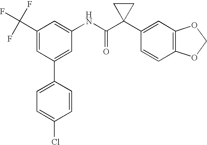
C1(NC(C2(C3=CC4=C(C=C3)OCO4)CC2)=O)=CC(C(F)(F)F)=CC(C2=CC=C(Cl)C=C2)=C1
